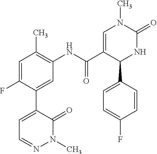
C1(F)=CC(C)=C(NC(C2=CN(C)C(=O)NC2C2=CC=C(F)C=C2)=O)C=C1C1=CC=NN(C)C1=O
